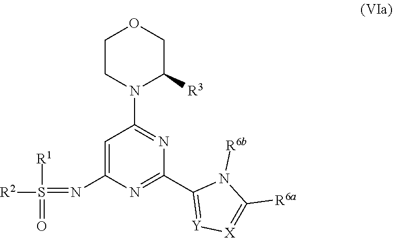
N(C1=CC(N2CCOCC2[R3])=NC(C2=[Y][X]=C([R6a])N2[R6b])=N1)=S([R2])(=O)[R1]
